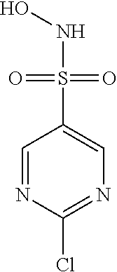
C1=NC(Cl)=NC=C1S(=O)(=O)NO
